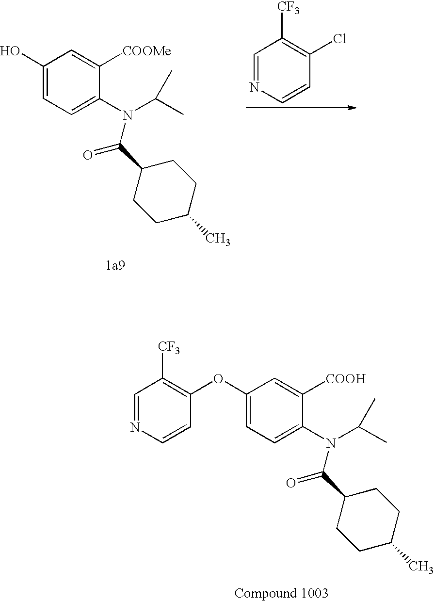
C1=NC=CC(Cl)=C1[CF3].C1(C(N(C(C)C)C2=CC=C(O)C=C2[COOMe])=O)CCC(C)CC1.C1(C(N(C(C)C)C2=CC=C(OC3=C([CF3])C=NC=C3)C=C2[COOH])=O)CCC(C)CC1
